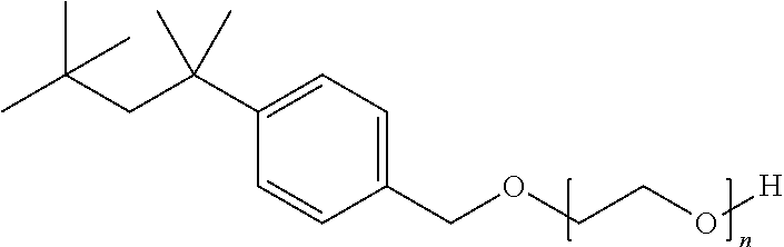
C1(COCCO[H])=CC=C(C(CC(C)(C)C)(C)C)C=C1
